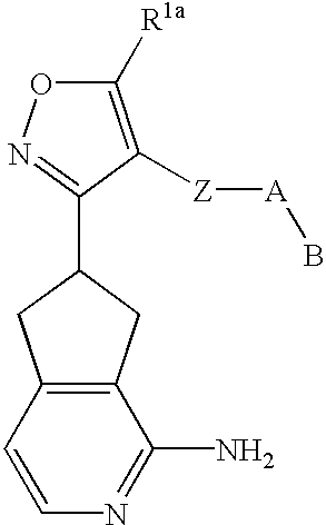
C1([R1a])=C([Z][A]B)C(C2CC3=C(C2)C(N)=NC=C3)=NO1
